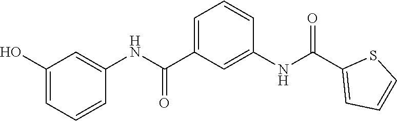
C1(O)=CC=CC(NC(C2=CC=CC(NC(C3=CC=CS3)=O)=C2)=O)=C1
